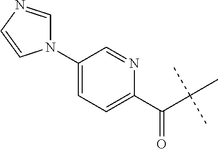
C(C(C)(C)C)(C1=CC=C(N2C=NC=C2)C=N1)=O
